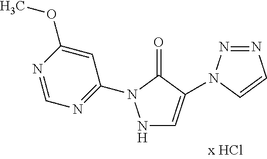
N1C=C(N2N=NC=C2)C(=O)N1C1=NC=NC(OC)=C1
